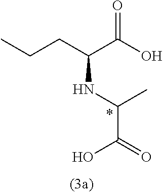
CCCC(C(O)=O)NC(C(O)=O)C
